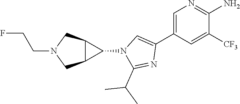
C1=C(C2=CN(C3C4C3CN(CCF)C4)C(C(C)C)=N2)C=C([CF3])C(N)=N1
